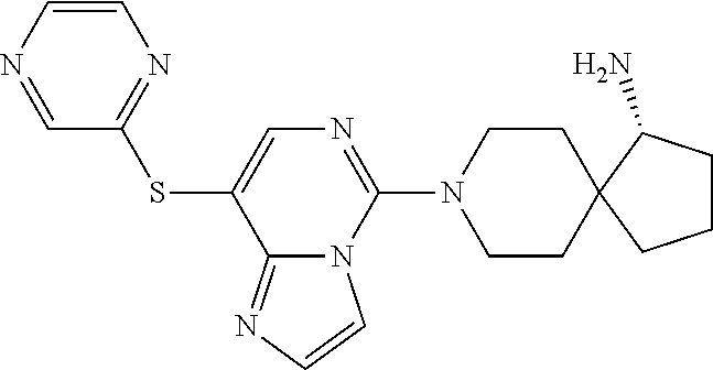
C1=CN=CC(SC2=CN=C(N3CCC4(CC3)CCCC4N)N3C2=NC=C3)=N1
